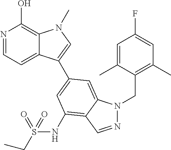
N1=CC=C2C(=C1O)N(C)C=C2C1=CC(NS(CC)(=O)=O)=C2C(=C1)N(CC1=C(C)C=C(F)C=C1C)N=C2
